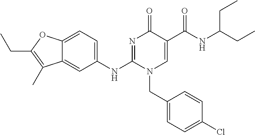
C1(NC2=NC(=O)C(C(NC(CC)CC)=O)=CN2CC2=CC=C(Cl)C=C2)=CC=C2C(=C1)C(C)=C(CC)O2
